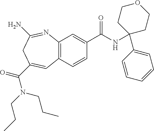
C12=C(C=CC(C(NC3(C4=CC=CC=C4)CCOCC3)=O)=C1)C=C(C(=O)N(CCC)CCC)CC(N)=N2
